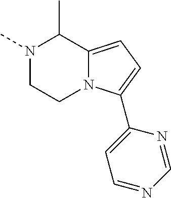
N1(C)CCN2C(=CC=C2C2=CC=NC=N2)C1C
